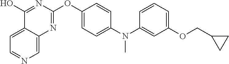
C1=C2C(=CN=C1)N=C(OC1=CC=C(N(C3=CC(OCC4CC4)=CC=C3)C)C=C1)N=C2O
